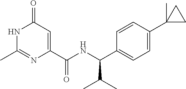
CC1=NC(C(NC(C2=CC=C(C3(C)CC3)C=C2)C(C)C)=O)=CC(=O)N1
